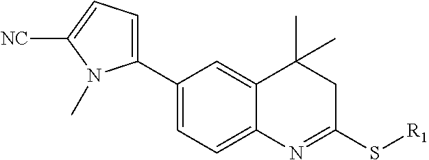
C1(C2=CC=C([NC])N2C)=CC=C2C(=C1)C(C)(C)CC(S[R1])=N2
